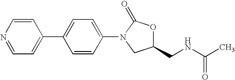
C1=CC(N2CC(CNC(C)=O)OC2=O)=CC=C1C1=CC=NC=C1
